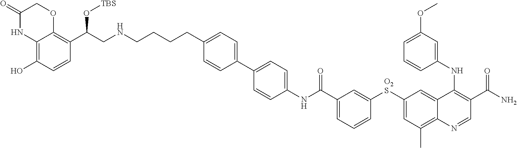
C1=C(C(NC2=CC=C(C3=CC=C(CCCCNCC(C4=C5C(=C(O)C=C4)NC(=O)CO5)O[TBS])C=C3)C=C2)=O)C=C([O2S]C2=CC(C)=C3C(=C2)C(NC2=CC(OC)=CC=C2)=C(C(N)=O)C=N3)C=C1
